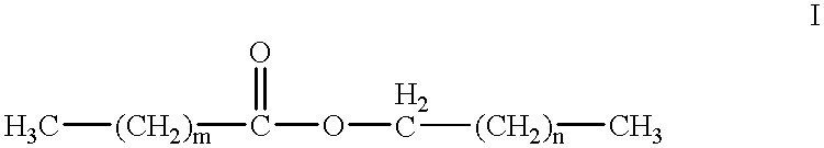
C[(CH2)m]C(=O)OC[(CH2)n]C
